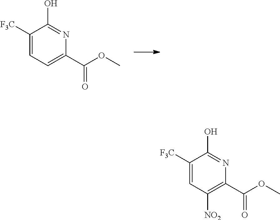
C1([F3C])=CC=C(C(OC)=O)N=C1O.C1([F3C])=CC([NO2])=C(C(OC)=O)N=C1O
